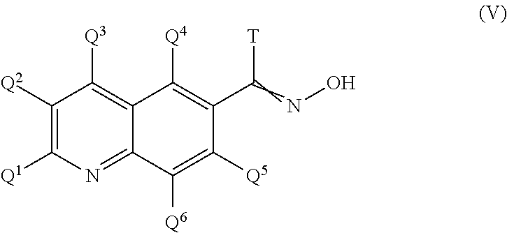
C12=NC([Q1])=C([Q2])C([Q3])=C1C([Q4])=C(C([T])=NO)C([Q5])=C2[Q6]
